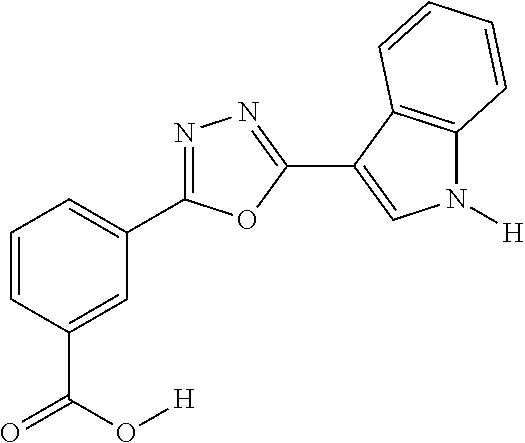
C1=CC(C(=O)O[H])=CC(C2=NN=C(C3=CN([H])C4=C3C=CC=C4)O2)=C1
